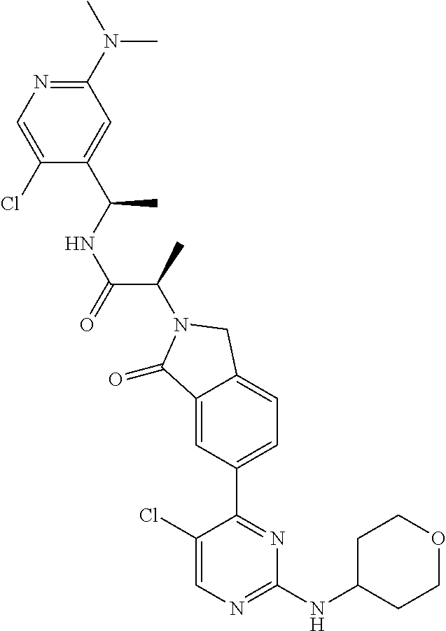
C1(=O)C2=CC(C3=NC(NC4CCOCC4)=NC=C3Cl)=CC=C2CN1C(C(NC(C1=CC(N(C)C)=NC=C1Cl)C)=O)C
